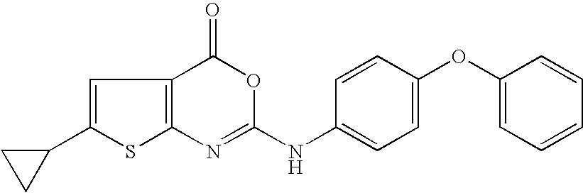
C12=C(C(=O)OC(NC3=CC=C(OC4=CC=CC=C4)C=C3)=N1)C=C(C1CC1)S2
